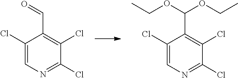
C1(C(OCC)OCC)=C(Cl)C(Cl)=NC=C1Cl.C1(Cl)=CN=C(Cl)C(Cl)=C1C=O
